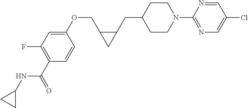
C1CN(C2=NC=C(Cl)C=N2)CCC1CC1C(COC2=CC(F)=C(C(=O)NC3CC3)C=C2)C1
